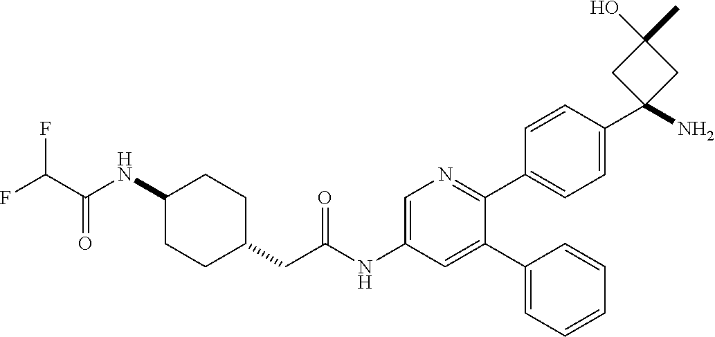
N(C1CCC(CC(NC2=CN=C(C3=CC=C(C4(N)CC(O)(C)C4)C=C3)C(C3=CC=CC=C3)=C2)=O)CC1)C(C(F)F)=O
